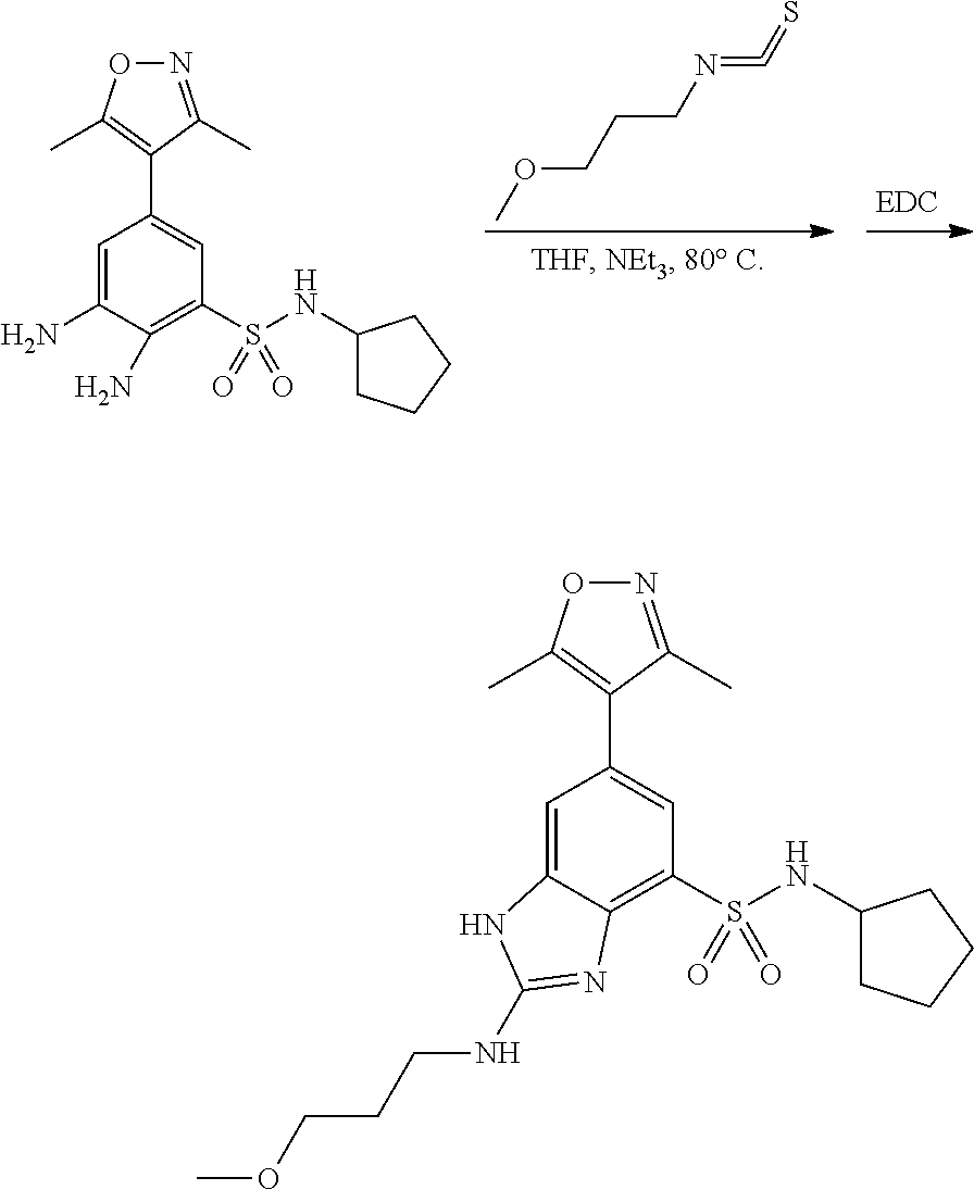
N(=C=S)CCCOC.C1=C(N)C(N)=C(S(NC2CCCC2)(=O)=O)C=C1C1=C(C)ON=C1C.C1=C2C(=C(S(NC3CCCC3)(=O)=O)C=C1C1=C(C)ON=C1C)N=C(NCCCOC)N2
